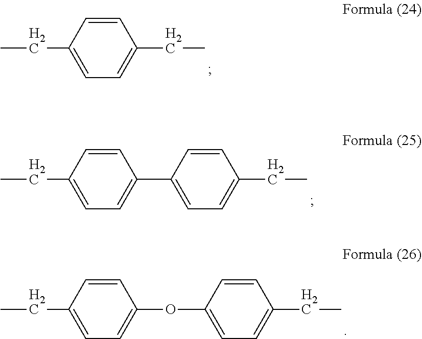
C1=CC(CC)=CC=C1CC.C1=CC(C2=CC=C(CC)C=C2)=CC=C1CC.C1=CC(CC)=CC=C1OC1=CC=C(CC)C=C1
